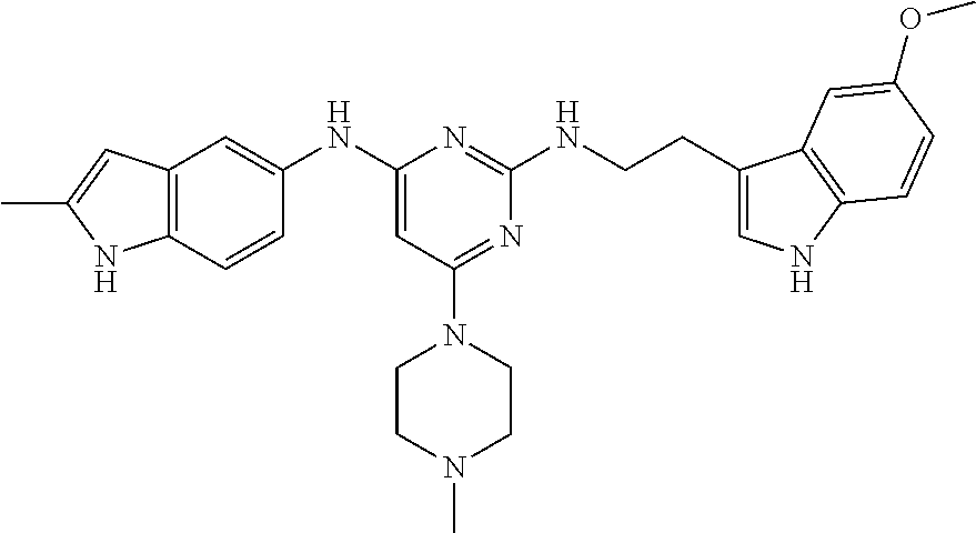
C12=C(C=CC(NC3=CC(N4CCN(C)CC4)=NC(NCCC4=CNC5=C4C=C(OC)C=C5)=N3)=C1)NC(C)=C2
